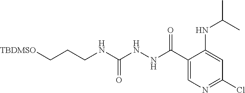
C1(C(NNC(NCCC[TBDMSO])=O)=O)=CN=C(Cl)C=C1NC(C)C
